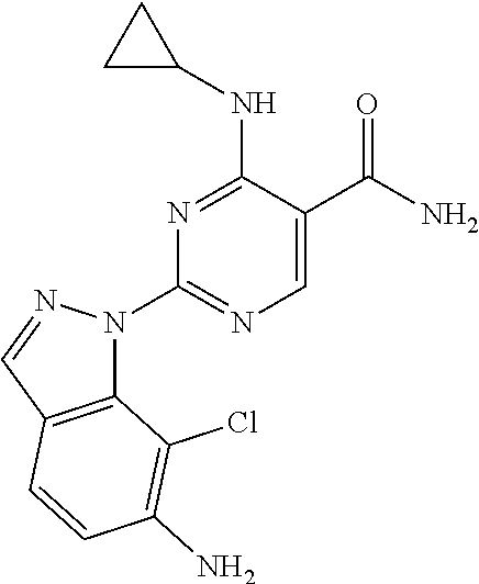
C1=C(C(N)=O)C(NC2CC2)=NC(N2C3=C(C=N2)C=CC(N)=C3Cl)=N1
